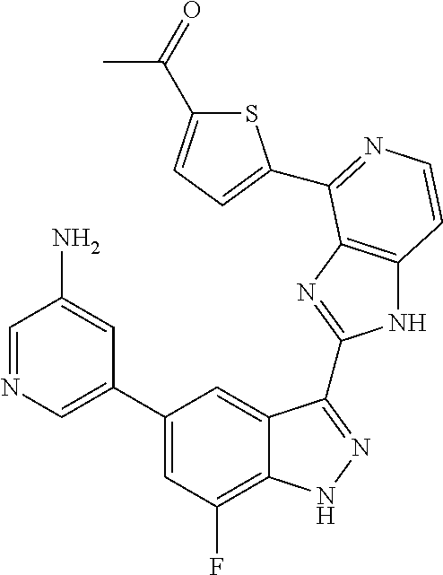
C1=C(C2=CC(F)=C3C(=C2)C(C2=NC4=C(N2)C=CN=C4C2=CC=C(C(=O)C)S2)=NN3)C=C(N)C=N1
